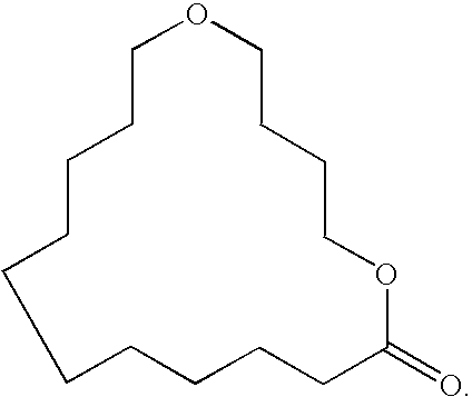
C1CCCOCCCCCCCCCCC(=O)O1
